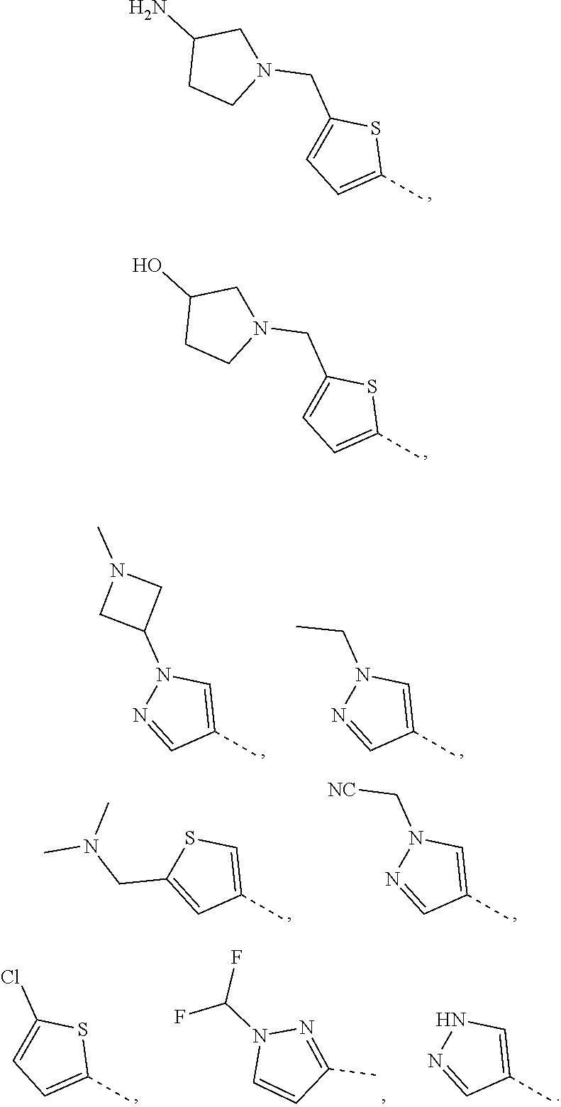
C1(C)=CN(C2CN(C)C2)N=C1.C1(C)=CN(CC)N=C1.C1(C)=CSC(CN(C)C)=C1.C1(C)=CN(C[NC])N=C1.C1(C)=CC=C(Cl)S1.C1(C)=NN(C(F)F)C=C1.C1(C)=CNN=C1.C1(C)=CC=C(CN2CC(N)CC2)S1.C1(C)=CC=C(CN2CC(O)CC2)S1
